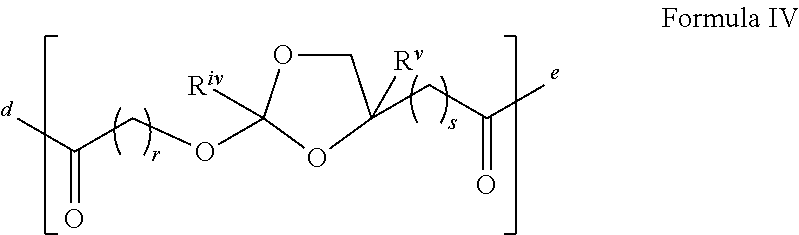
CC(COC1([Riv])OC(CC(C)=O)([Rv])CO1)=O
